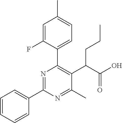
C1=CC=CC(C2=NC(C3=CC=C(C)C=C3F)=C(C(C(O)=O)CCC)C(C)=N2)=C1
